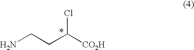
NCCC([CO2H])Cl
